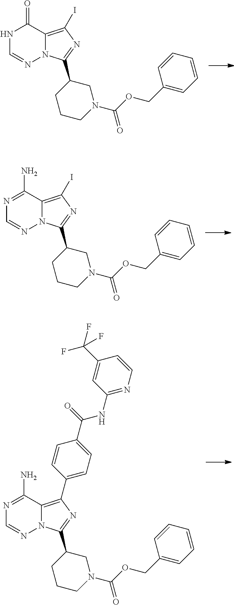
N1C=NN2C(=C(I)N=C2C2CCCN(C(OCC3=CC=CC=C3)=O)C2)C1=O.N1=C(N)C2=C(I)N=C(C3CCCN(C(OCC4=CC=CC=C4)=O)C3)N2N=C1.N1=C(N)C2=C(C3=CC=C(C(=O)NC4=NC=CC(C(F)(F)F)=C4)C=C3)N=C(C3CCCN(C(OCC4=CC=CC=C4)=O)C3)N2N=C1
